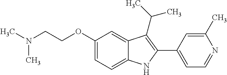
C(OC1=CC=C2C(=C1)C(C(C)C)=C(C1=CC=NC(C)=C1)N2)CN(C)C
